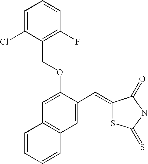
C1=C(Cl)C(COC2=CC3=C(C=C2C=C2SC(=S)NC2=O)C=CC=C3)=C(F)C=C1
